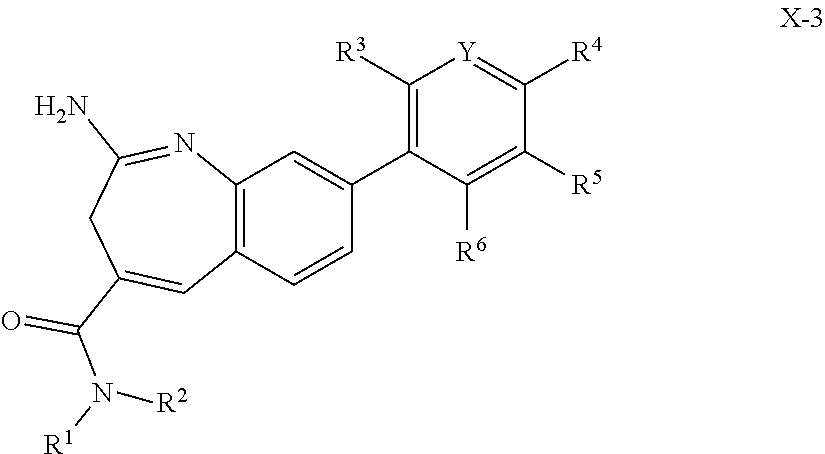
C1(C(=O)N([R1])[R2])=CC2=C(C=C(C3=C([R3])[Y]=C([R4])C([R5])=C3[R6])C=C2)N=C(N)C1
